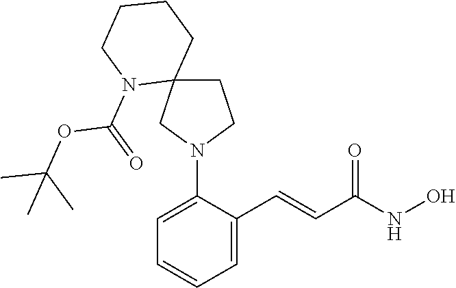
C1=CC=C(C=CC(NO)=O)C(N2CCC3(C2)CCCCN3C(=O)OC(C)(C)C)=C1
